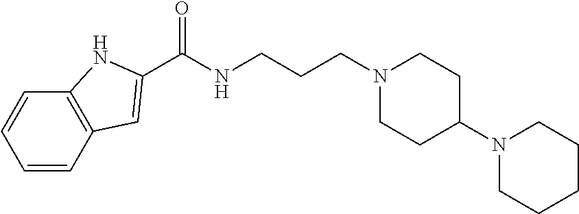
C1=CC2=C(C=C1)NC(C(NCCCN1CCC(N3CCCCC3)CC1)=O)=C2
